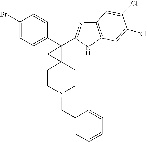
C1(Br)=CC=C(C2(C3=NC4=C(N3)C=C(Cl)C(Cl)=C4)C3(CCN(CC4=CC=CC=C4)CC3)C2)C=C1
